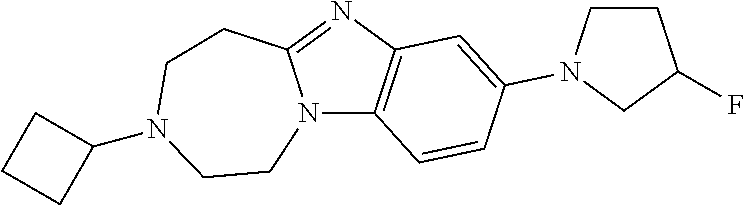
C12=C(C=CC(N3CCC(F)C3)=C1)N1C(=N2)CCN(C2CCC2)CC1
